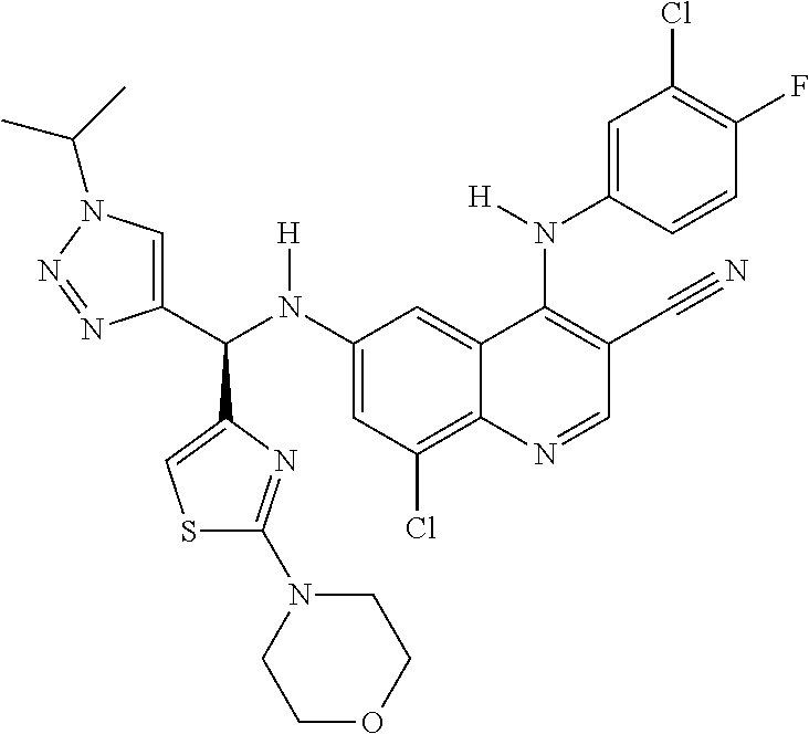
C1(N(C(C2=CN(C(C)C)N=N2)C2=CSC(N3CCOCC3)=N2)[H])=CC(Cl)=C2C(=C1)C(N(C1=CC(Cl)=C(F)C=C1)[H])=C(C#N)C=N2
